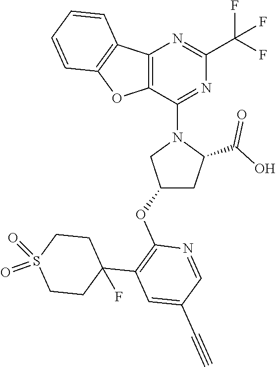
C12=C(OC3=C1C=CC=C3)C(N1CC(OC3=C(C4(F)CCS(=O)(=O)CC4)C=C(C#C)C=N3)CC1C(O)=O)=NC(C(F)(F)F)=N2
